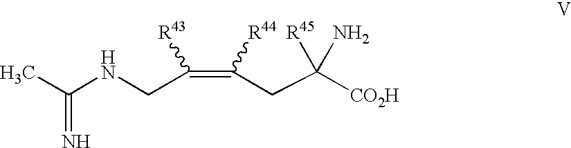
CC(NCC(=C(CC([CO2H])([R45])N)[R44])[R43])=N
